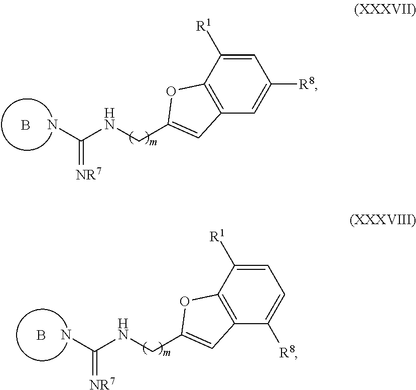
C1=C([R1])C2=C(C=C1[R8])C=C(CNC(=[NR7])N)O2.B.C1=C([R1])C2=C(C([R8])=C1)C=C(CNC(=[NR7])N)O2.B
